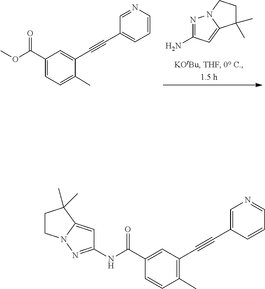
NC1=NN2C(=C1)C(C)(C)CC2.C1(C#CC2=CC(C(OC)=O)=CC=C2C)=CC=CN=C1.C1(C#CC2=C(C)C=CC(C(NC3=NN4C(=C3)C(C)(C)CC4)=O)=C2)=CN=CC=C1
